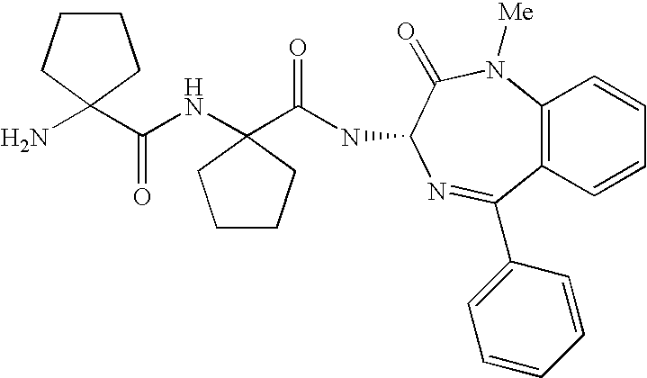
N(C1(C(NC2C(=O)N([Me])C3=C(C=CC=C3)C(C3=CC=CC=C3)=N2)=O)CCCC1)C(=O)C1(N)CCCC1
